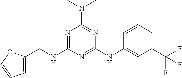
C1(C(F)(F)F)=CC=CC(NC2=NC(NCC3=CC=CO3)=NC(N(C)C)=N2)=C1
